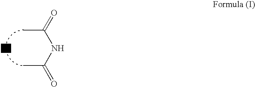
CC(NC(=O)C)=O
